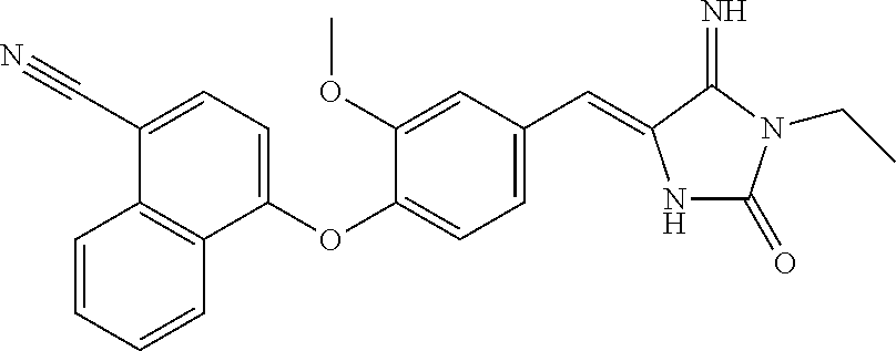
C1(C#N)=CC=C(OC2=CC=C(C=C3NC(=O)N(CC)C3=N)C=C2OC)C2=C1C=CC=C2
